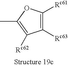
C1([Rc63])=C([Rc61])OC(C)=C1[Rc62]
